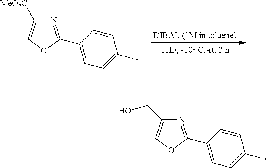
C1([MeO2C])=COC(C2=CC=C(F)C=C2)=N1.C1(CO)=COC(C2=CC=C(F)C=C2)=N1
